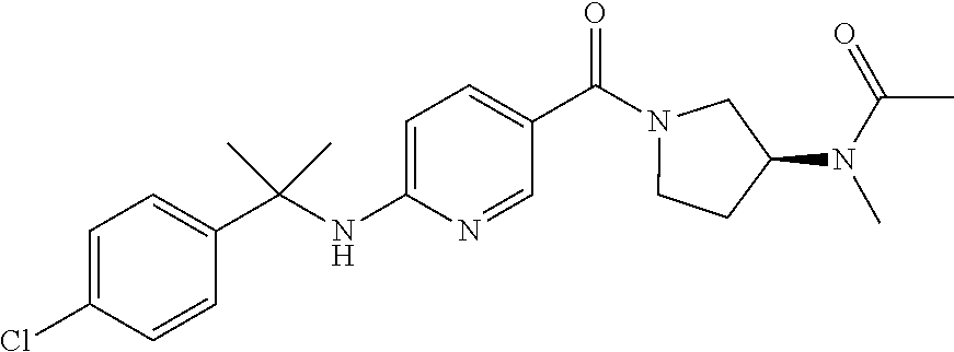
C1=C(Cl)C=CC(C(NC2=CC=C(C(N3CCC(N(C(=O)C)C)C3)=O)C=N2)(C)C)=C1
